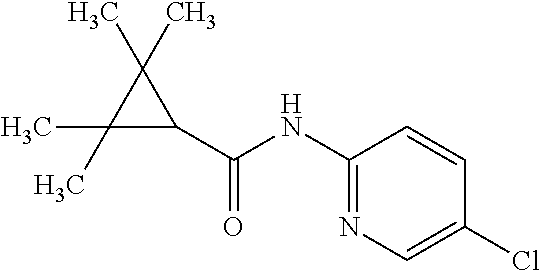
C(=O)(NC1=NC=C(Cl)C=C1)C1C(C)(C)C1(C)C
